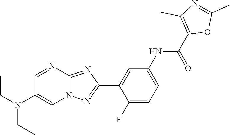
C1(F)=CC=C(NC(C2=C(C)N=C(C)O2)=O)C=C1C1=NN2C(=N1)N=CC(N(CC)CC)=C2
